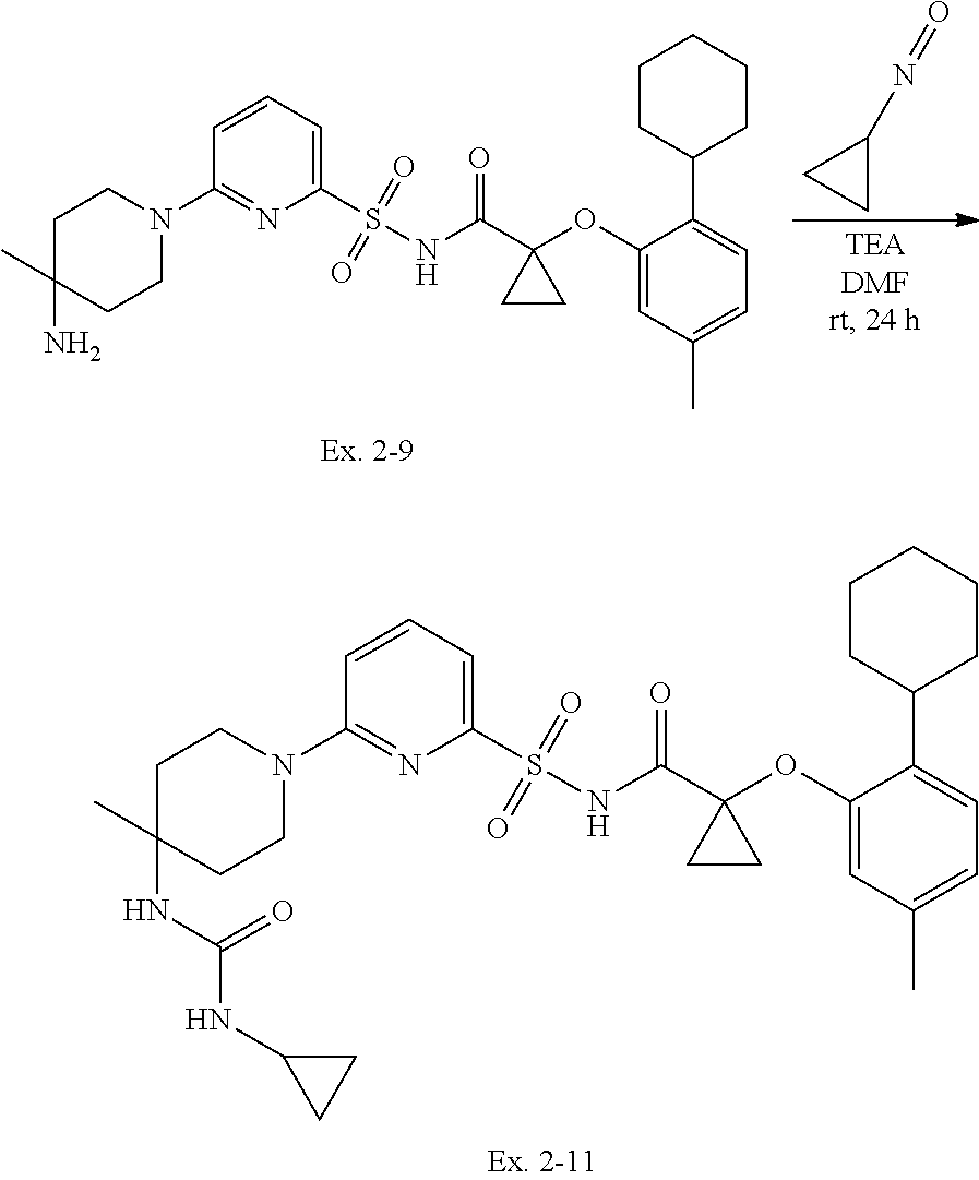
C1(N=O)CC1.C1=CC(N2CCC(N)(C)CC2)=NC(S(NC(=O)C2(OC3=CC(C)=CC=C3C3CCCCC3)CC2)(=O)=O)=C1.C1=CC(N2CCC(NC(NC3CC3)=O)(C)CC2)=NC(S(NC(=O)C2(OC3=CC(C)=CC=C3C3CCCCC3)CC2)(=O)=O)=C1
